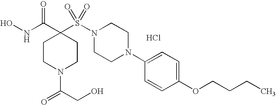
Cl.ONC(C1(S(N2CCN(C3=CC=C(OCCCC)C=C3)CC2)(=O)=O)CCN(C(CO)=O)CC1)=O
